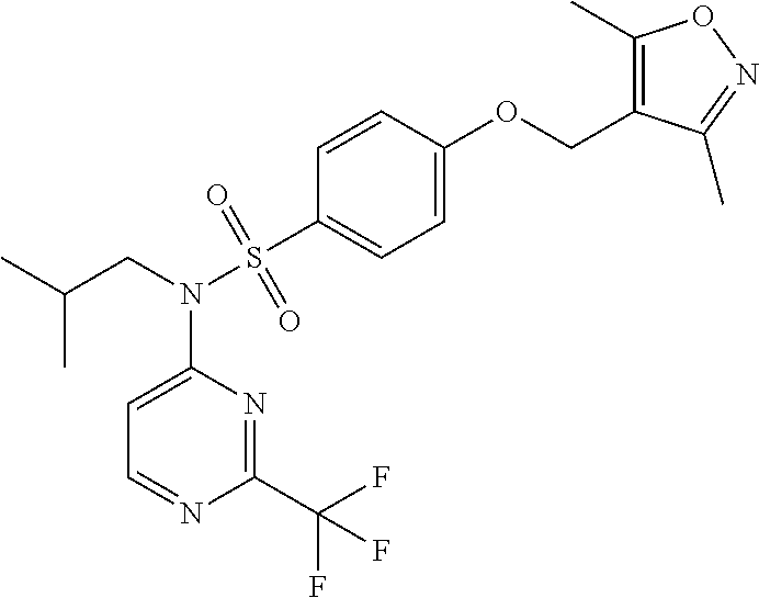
C1=CC(S(N(CC(C)C)C2=CC=NC(C(F)(F)F)=N2)(=O)=O)=CC=C1OCC1=C(C)ON=C1C
